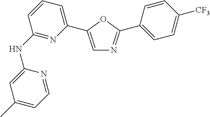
C1(NC2=NC(C3=CN=C(C4=CC=C([CF3])C=C4)O3)=CC=C2)=CC(C)=CC=N1
